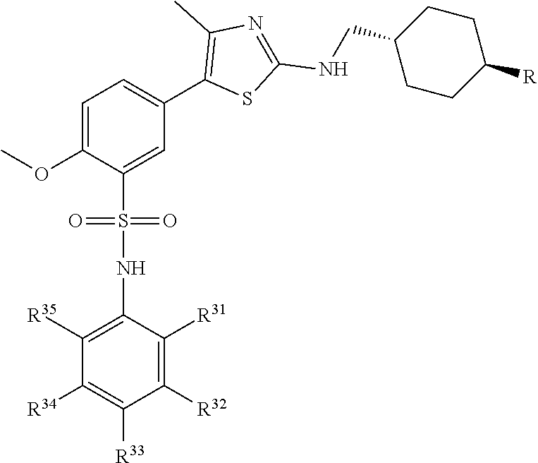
C1([R35])=C(NS(=O)(=O)C2=CC(C3=C(C)N=C(NCC4CCC([R])CC4)S3)=CC=C2OC)C([R31])=C([R32])C([R33])=C1[R34]
